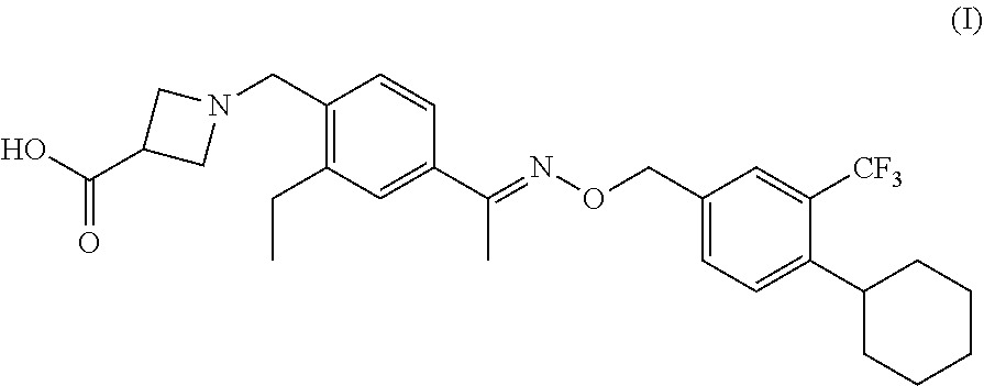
C(C)(C1=CC(CC)=C(CN2CC(C(=O)O)C2)C=C1)=NOCC1=CC=C(C2CCCCC2)C([CF3])=C1
